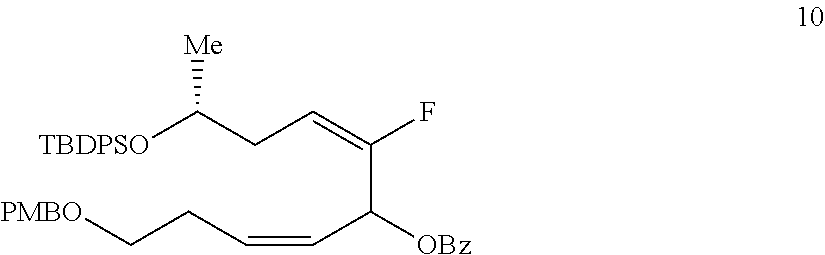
[TBDPSO]C(CC=C(F)C([OBz])C=CCC[PMBO])[Me]
